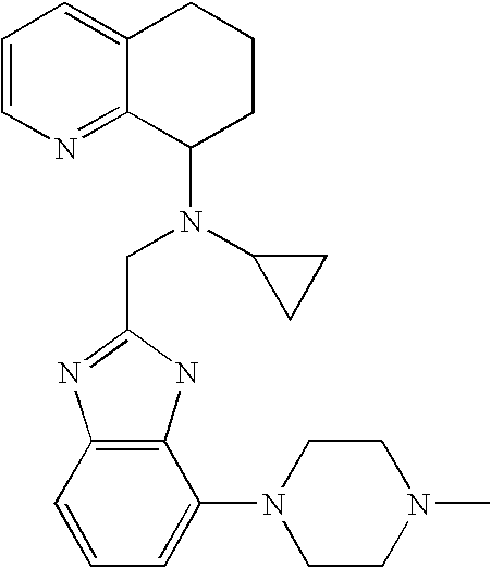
C12=C(C=CC=C1N1CCN(C)CC1)N=C(CN(C1CCCC3=CC=CN=C13)C1CC1)N2
